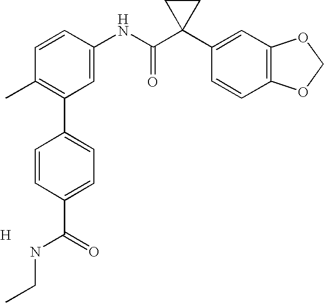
C1=CC(NC(C2(C3=CC4=C(C=C3)OCO4)CC2)=O)=CC(C2=CC=C(C(=O)NCC)C=C2)=C1C.[H]
